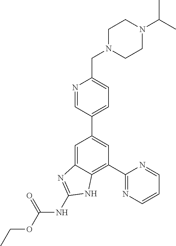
C1=C2C(=C(C3=NC=CC=N3)C=C1C1=CC=C(CN3CCN(C(C)C)CC3)N=C1)NC(NC(OCC)=O)=N2
